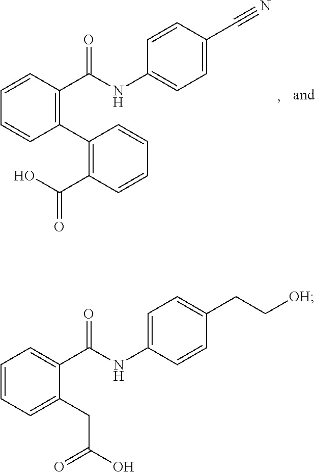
C1(C2=C(C(O)=O)C=CC=C2)=C(C(NC2=CC=C(C#N)C=C2)=O)C=CC=C1.C1=CC=C(CC(O)=O)C(C(NC2=CC=C(CC[OH])C=C2)=O)=C1
